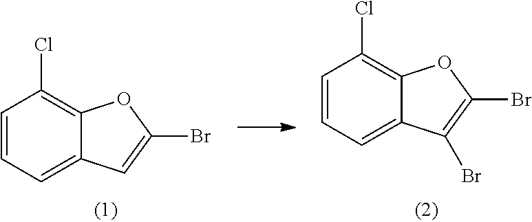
C1=CC=C2C(=C1Cl)OC(Br)=C2.C1=CC=C2C(=C1Cl)OC(Br)=C2Br
